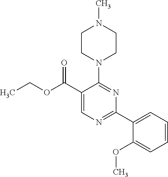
CCOC(C1=CN=C(C2=CC=CC=C2OC)N=C1N1CCN(C)CC1)=O
